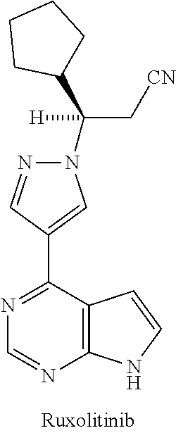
C12=C(C(C3=CN(C(C[CN])([H])C4CCCC4)N=C3)=NC=N1)C=CN2
